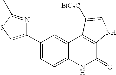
C1(C2=CSC(C)=N2)=CC=C2C(=C1)C1=C(C(=O)N2)NC=C1[EtO2C]
